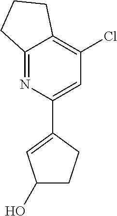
C12=NC(C3=CC(O)CC3)=CC(Cl)=C1CCC2
